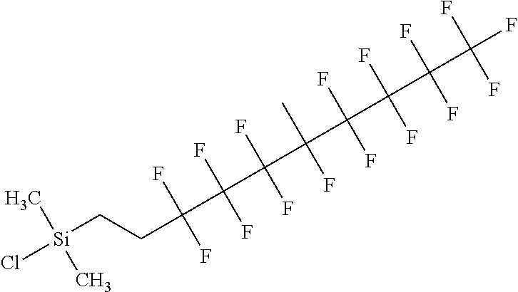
C[Si](C)(CCC(F)(F)C(C(F)(F)C(C)(C(F)(C(F)(F)C(C(F)(F)F)(F)F)F)F)(F)F)Cl
